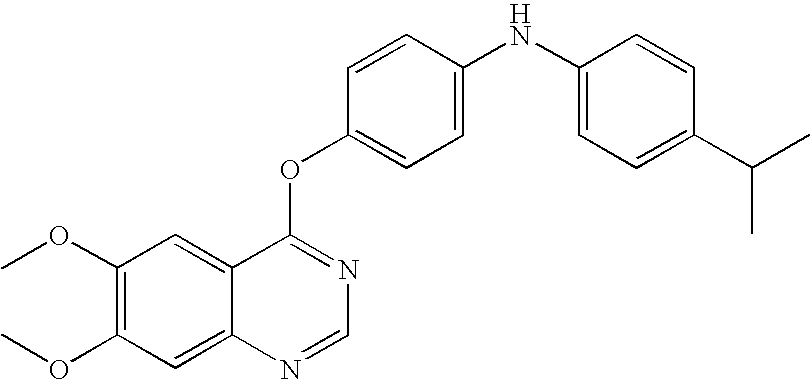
C1=CC(OC2=NC=NC3=CC(OC)=C(OC)C=C23)=CC=C1NC1=CC=C(C(C)C)C=C1
